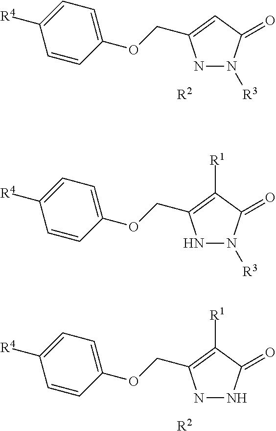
[R2].N1N([R3])C(=O)C=C1COC1=CC=C([R4])C=C1.N1N([R3])C(=O)C([R1])=C1COC1=CC=C([R4])C=C1.[R2].N1NC(=O)C([R1])=C1COC1=CC=C([R4])C=C1
